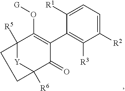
C1=C([R1])C(C2=C(O[G])C3([R5])CCC([R6])(C2=O)[Y]3)=C([R3])C([R2])=C1
